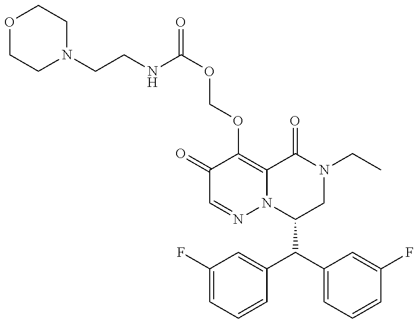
C1(C(C2=CC=CC(F)=C2)C2=CC(F)=CC=C2)CN(CC)C(=O)C2=C(OCOC(=O)NCCN3CCOCC3)C(=O)C=NN12
